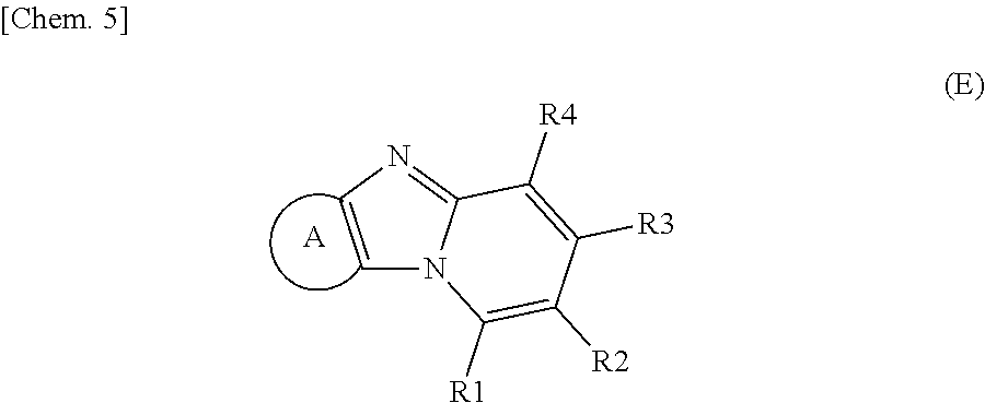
C1=CN=C2N1C([R1])=C([R2])C([R3])=C2[R4].[A]
